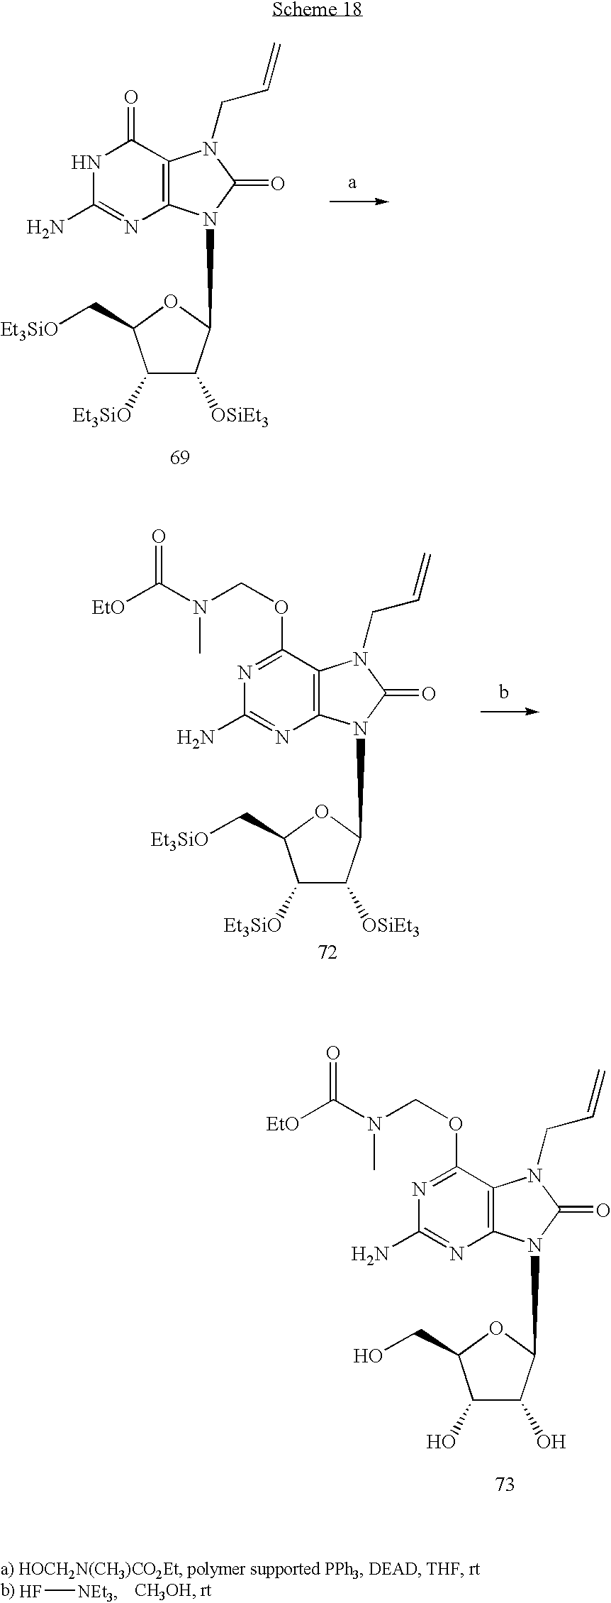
C1(=O)NC(N)=NC2=C1N(CC=C)C(=O)N2C1C([OSiEt3])C([Et3SiO])C(C[Et3SiO])O1.C1(OCN(C([EtO])=O)C)=NC(N)=NC2=C1N(CC=C)C(=O)N2C1C([OSiEt3])C([Et3SiO])C(C[Et3SiO])O1.C1(OCN(C([EtO])=O)C)=NC(N)=NC2=C1N(CC=C)C(=O)N2C1C(O)C(O)C(CO)O1.F[NEt3]
